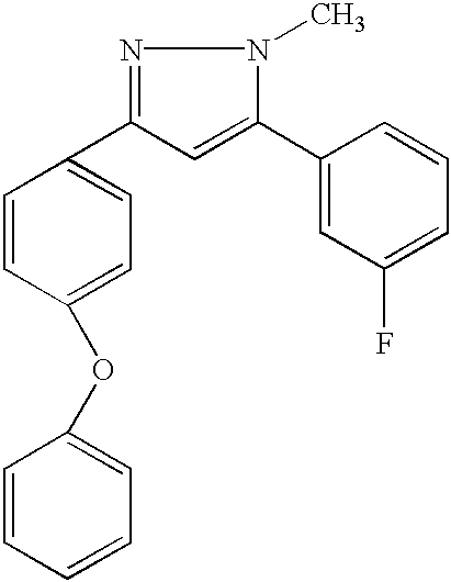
N1=C(C2=CC=C(OC3=CC=CC=C3)C=C2)C=C(C2=CC(F)=CC=C2)N1C
